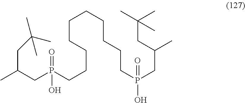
CC(CP(CCCCCCCCCCP(CC(CC(C)(C)C)C)(=O)O)(=O)O)CC(C)(C)C
